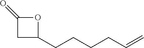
C1C(CCCCC=C)OC1=O
